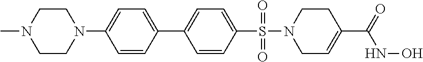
C1(N2CCN(C)CC2)=CC=C(C2=CC=C(S(=O)(=O)N3CC=C(C(NO)=O)CC3)C=C2)C=C1
